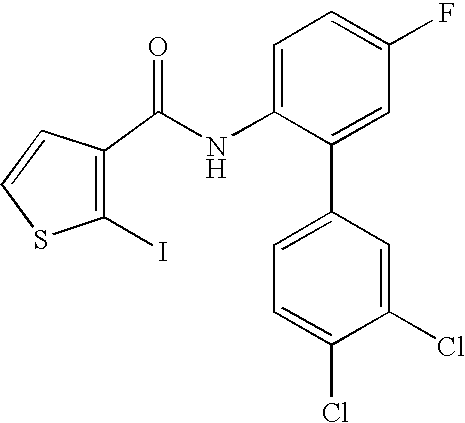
C1(I)=C(C(NC2=CC=C(F)C=C2C2=CC=C(Cl)C(Cl)=C2)=O)C=CS1
